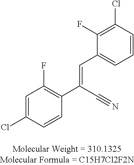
C1=C(Cl)C=CC(C(C#N)=CC2=CC=CC(Cl)=C2F)=C1F
